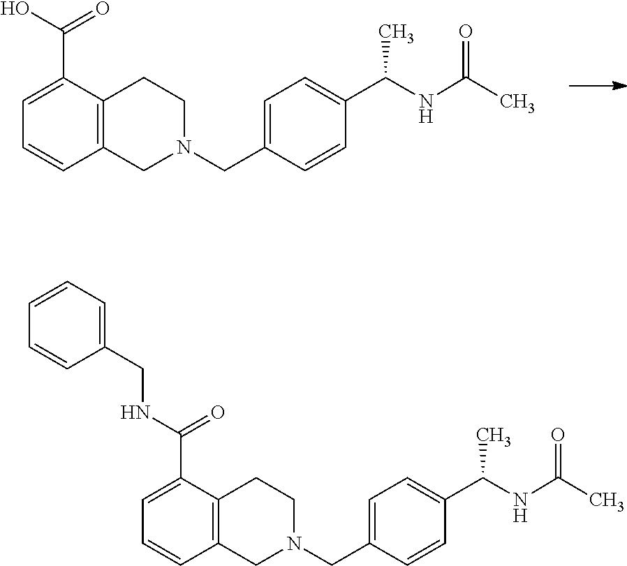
C1=C(C(=O)O)C2=C(C=C1)CN(CC1=CC=C(C(NC(C)=O)C)C=C1)CC2.C1=C(C(=O)NCC2=CC=CC=C2)C2=C(C=C1)CN(CC1=CC=C(C(NC(C)=O)C)C=C1)CC2
